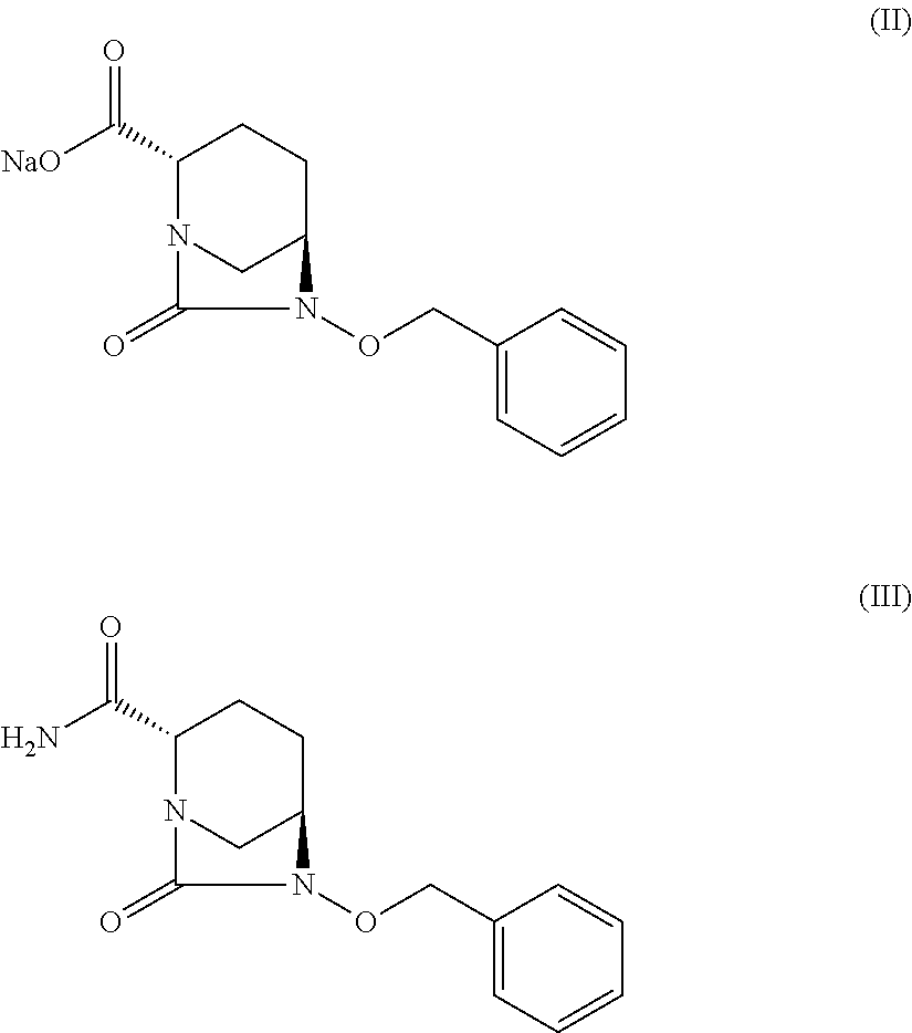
C1(C([NaO])=O)N2CC(CC1)N(OCC1=CC=CC=C1)C2=O.C1(C(N)=O)N2CC(CC1)N(OCC1=CC=CC=C1)C2=O
